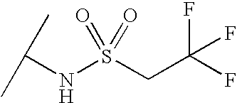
C(NS(CC(F)(F)F)(=O)=O)(C)C
